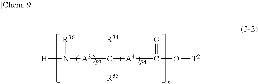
[H]N([R36])[A3]C([R34])([R35])[A4]C(O[T2])=O
